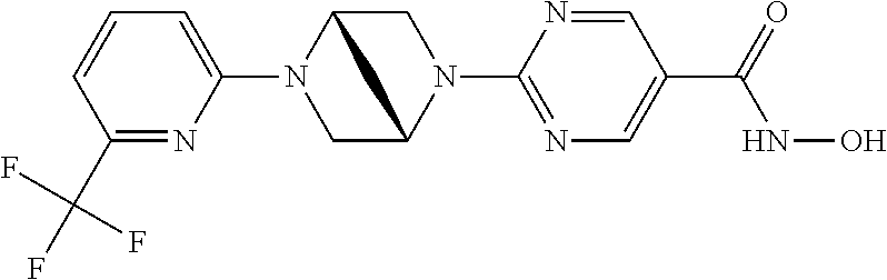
C1(C(F)(F)F)=NC(N2CC3N(C4=NC=C(C(=O)NO)C=N4)CC2C3)=CC=C1
